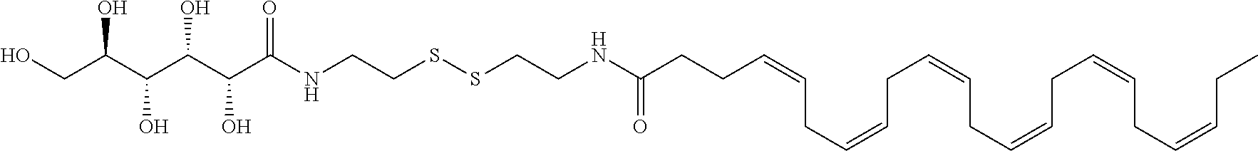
C(C(C(NCCSSCCNC(CCC=CCC=CCC=CCC=CCC=CCC=CCC)=O)=O)O)(C(C(CO)O)O)O
